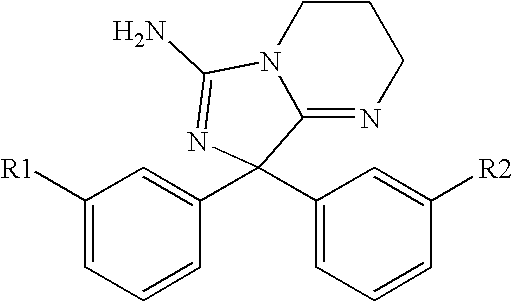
C1([R1])=CC=CC(C2(C3=CC=CC([R2])=C3)C3=NCCCN3C(N)=N2)=C1
